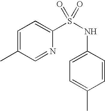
C1=C(C)C=NC(S(NC2=CC=C(C)C=C2)(=O)=O)=C1
